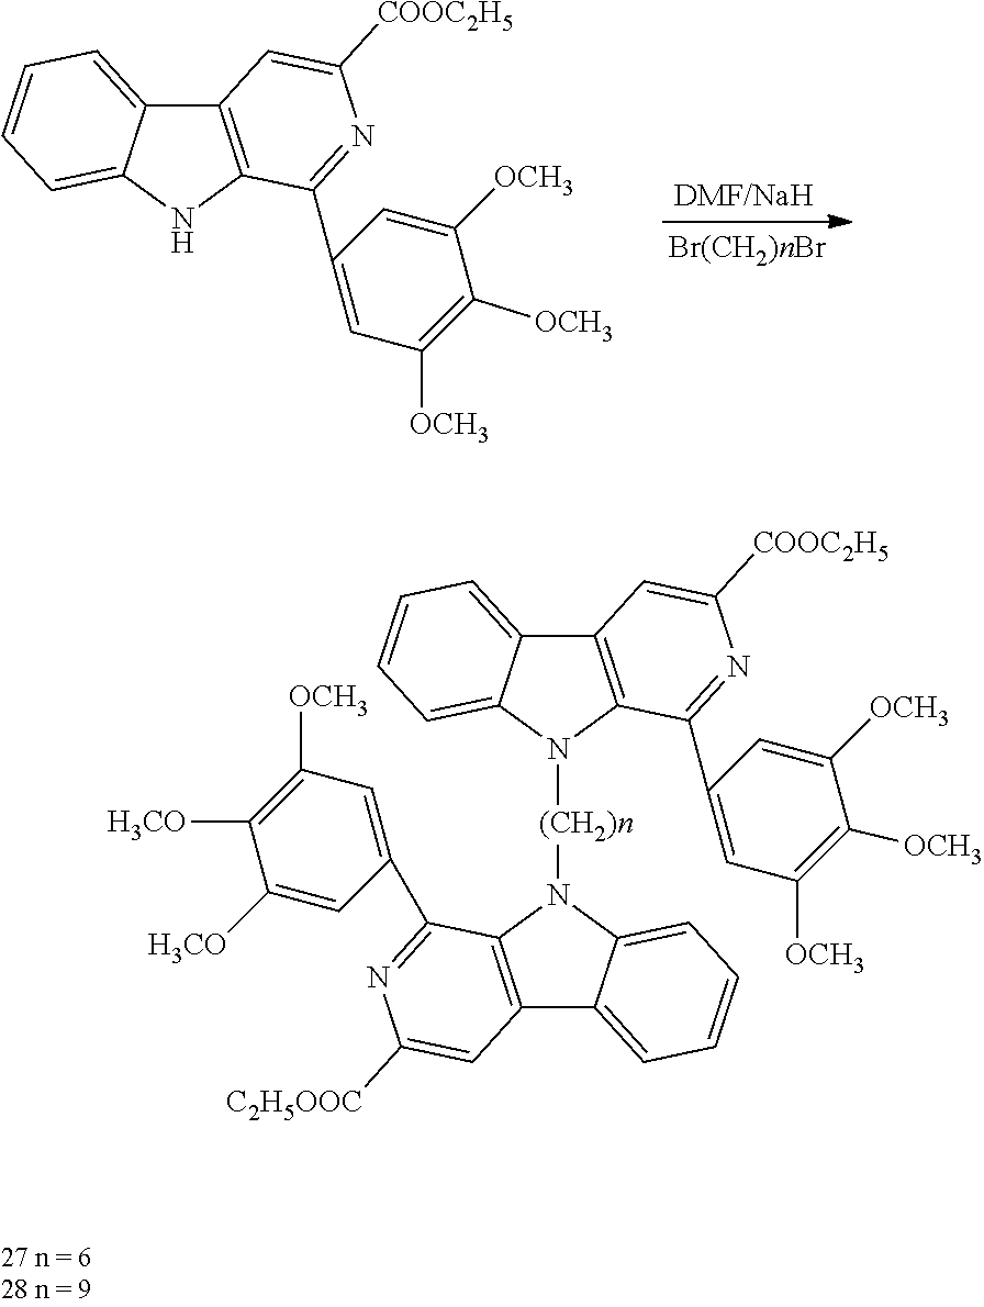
C12=C(NC3=CC=CC=C13)C(C1=CC([OCH3])=C([OCH3])C([OCH3])=C1)=NC([COOC2H5])=C2.C12=C(N([(CH2)n]N3C4=CC=CC=C4C4=C3C(C3=CC([OCH3])=C([H3CO])C([H3CO])=C3)=NC([C2H5OOC])=C4)C3=CC=CC=C13)C(C1=CC([OCH3])=C([OCH3])C([OCH3])=C1)=NC([COOC2H5])=C2
